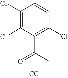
C1(Cl)=C(Cl)C(C(C)=O)=C(Cl)C=C1.[CC]
